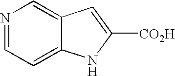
N1=CC=C2C(=C1)C=C([CO2H])N2
